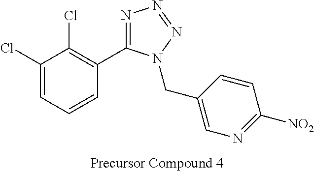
C1(Cl)=CC=CC(C2=NN=NN2CC2=CN=C([NO2])C=C2)=C1Cl
